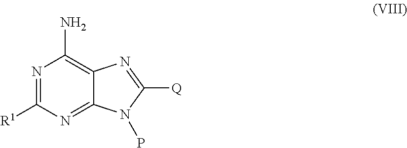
N1=C([R1])N=C2C(=C1N)N=C([Q])N2P
